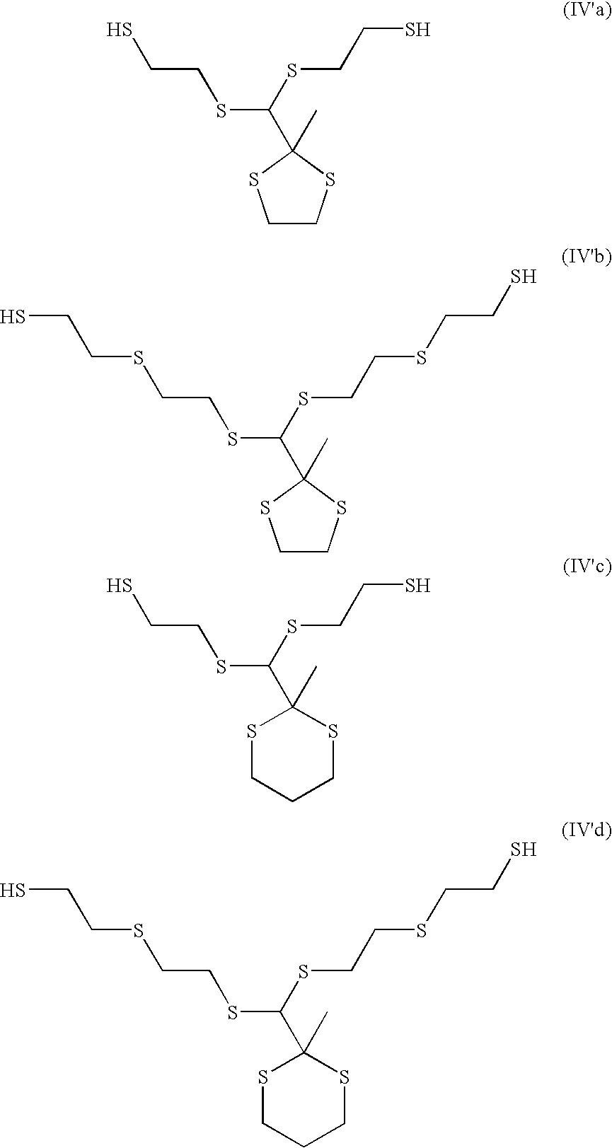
C1CSC(C(SCCS)SCCS)(C)S1.C1CSC(C(SCCSCCS)SCCSCCS)(C)S1.C1(C(SCCS)SCCS)(C)SCCCS1.C1(C(SCCSCCS)SCCSCCS)(C)SCCCS1
